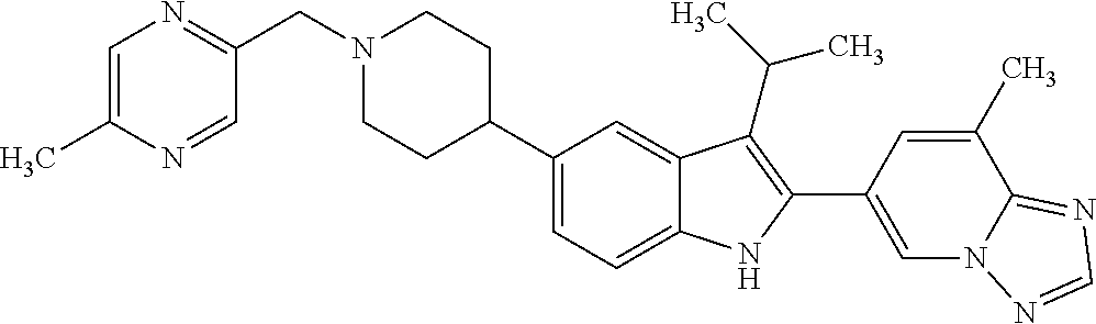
C1(C2CCN(CC3=NC=C(C)N=C3)CC2)=CC=C2C(=C1)C(C(C)C)=C(C1=CN3C(=NC=N3)C(C)=C1)N2
